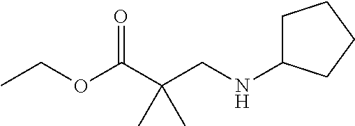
C1C(NCC(C(OCC)=O)(C)C)CCC1
